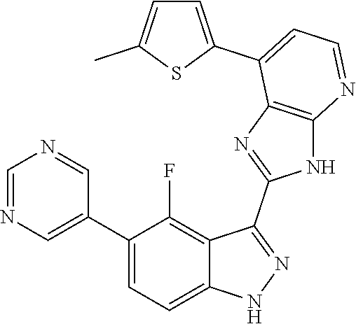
C1=NC=C(C2=CC=C3C(=C2F)C(C2=NC4=C(N2)N=CC=C4C2=CC=C(C)S2)=NN3)C=N1
